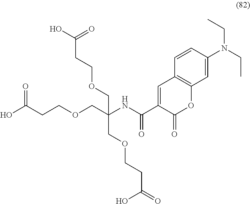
C(COCCC(O)=O)(COCCC(=O)O)(COCCC(O)=O)NC(C1=CC2=C(OC1=O)C=C(N(CC)CC)C=C2)=O
